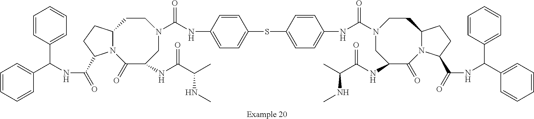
C1C(NC(=O)C(NC)C)C(=O)N2C(CCN1C(NC1=CC=C(SC3=CC=C(NC(N4CC(NC(=O)C(NC)C)C(=O)N5C(CC4)CCC5C(NC(C4=CC=CC=C4)C4=CC=CC=C4)=O)=O)C=C3)C=C1)=O)CCC2C(NC(C1=CC=CC=C1)C1=CC=CC=C1)=O
